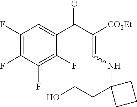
C1=C(C(C(=CNC2(CCO)CCC2)[CO2Et])=O)C(F)=C(F)C(F)=C1F
